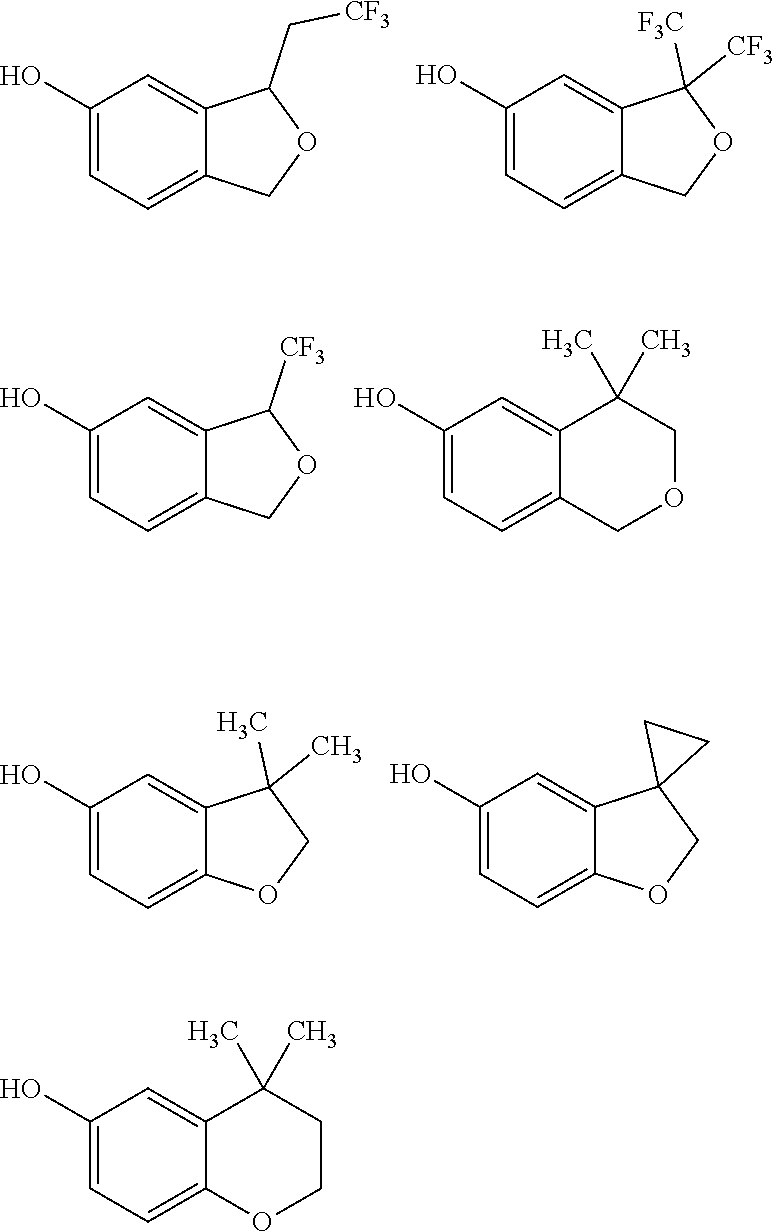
C1(O)=CC=C2C(=C1)C(C[CF3])OC2.C1(O)=CC=C2C(=C1)C([F3C])([CF3])OC2.C1(O)=CC=C2C(=C1)C([CF3])OC2.C1(O)=CC=C2C(=C1)C(C)(C)COC2.C1(O)=CC=C2C(=C1)C(C)(C)CO2.C1(O)=CC=C2C(=C1)C1(CO2)CC1.C1(O)=CC=C2C(=C1)C(C)(C)CCO2
